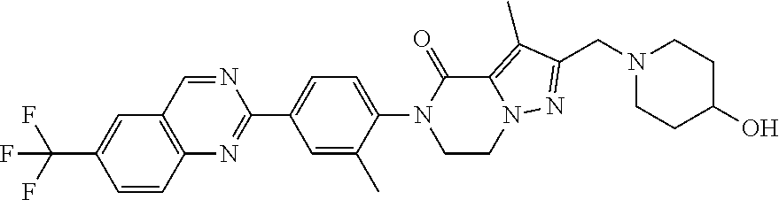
C1=CC2=C(C=C1C(F)(F)F)C=NC(C1=CC=C(N3CCN4C(=C(C)C(CN5CCC(O)CC5)=N4)C3=O)C(C)=C1)=N2
